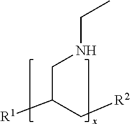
C(C[R2])(CNCC)[R1]
